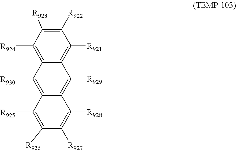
C1([R923])=C([R922])C([R921])=C2C(=C1[R924])C([R930])=C1C(=C2[R929])C([R928])=C([R927])C([R926])=C1[R925]
